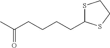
CC(CCCCC1SCCS1)=O
